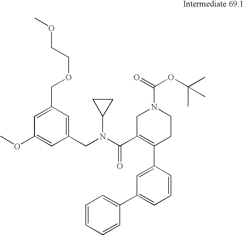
C1=C(COCCOC)C=C(CN(C(C2=C(C3=CC(C4=CC=CC=C4)=CC=C3)CCN(C(=O)OC(C)(C)C)C2)=O)C2CC2)C=C1OC
